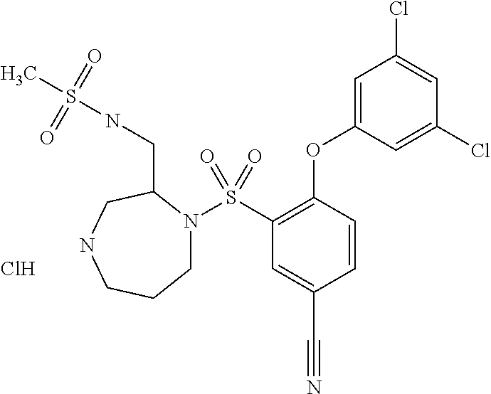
N1(S(C2=C(OC3=CC(Cl)=CC(Cl)=C3)C=CC(C#N)=C2)(=O)=O)CCCNCC1CNS(C)(=O)=O.Cl
